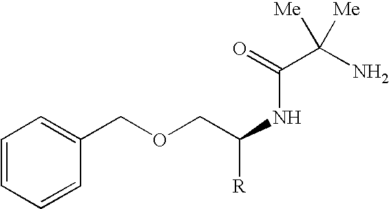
C1=CC=CC(COCC(NC(C(N)([Me])[Me])=O)[R])=C1
